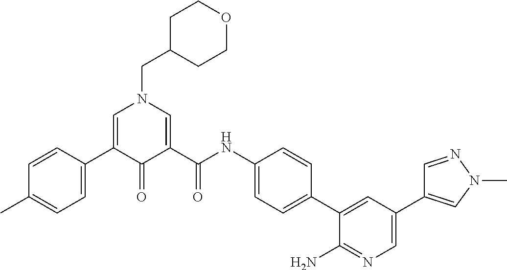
C1=C(C2=CC=C(C)C=C2)C(=O)C(C(NC2=CC=C(C3=CC(C4=CN(C)N=C4)=CN=C3N)C=C2)=O)=CN1CC1CCOCC1
